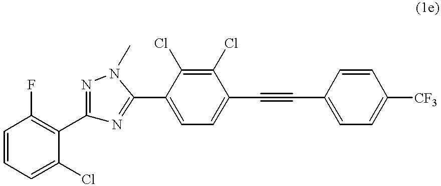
C1=CC=C(Cl)C(C2=NN(C)C(C3=CC=C(C#CC4=CC=C([CF3])C=C4)C(Cl)=C3Cl)=N2)=C1F
